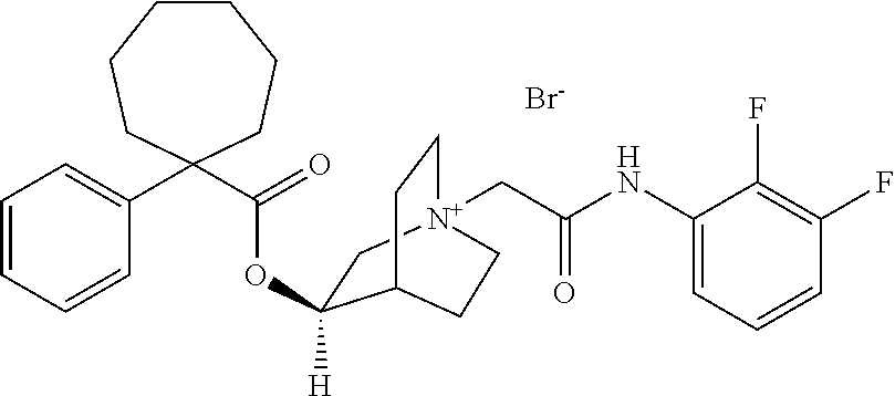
C1=CC=CC(C2(C(=O)OC3([H])C[N+]4(CC(NC5=CC=CC(F)=C5F)=O)CCC3CC4)CCCCCC2)=C1.[Br-]
